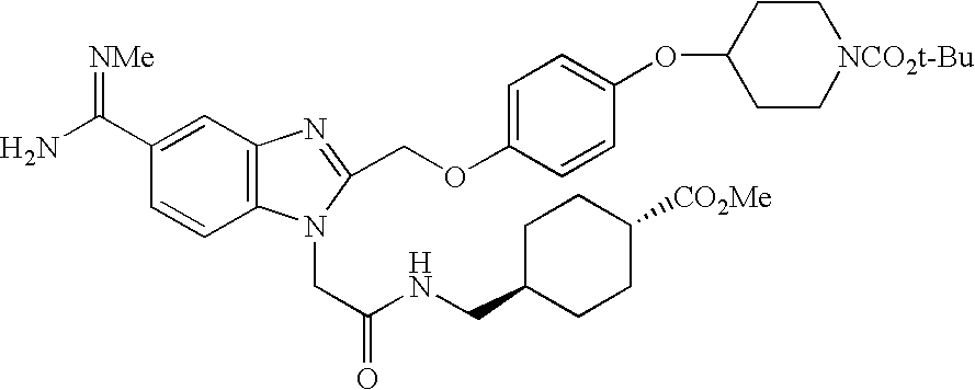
C1=C(OCC2=NC3=C(N2CC(NCC2CCC([CO2Me])CC2)=O)C=CC(C(N)=[NMe])=C3)C=CC(OC2CC[NCO2t-Bu]CC2)=C1
